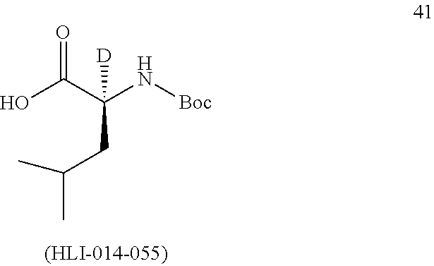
OC(C(N[Boc])([D])CC(C)C)=O
